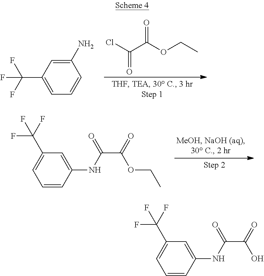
C1(N)=CC(C(F)(F)F)=CC=C1.C(C(OCC)=O)(Cl)=O.C1=CC(NC(C(=O)OCC)=O)=CC(C(F)(F)F)=C1.C1=CC(NC(C(=O)O)=O)=CC(C(F)(F)F)=C1
